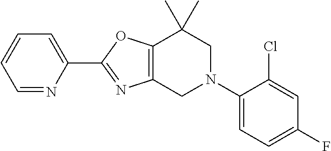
C1(C2=NC3=C(O2)C(C)(C)CN(C2=CC=C(F)C=C2Cl)C3)=CC=CC=N1
